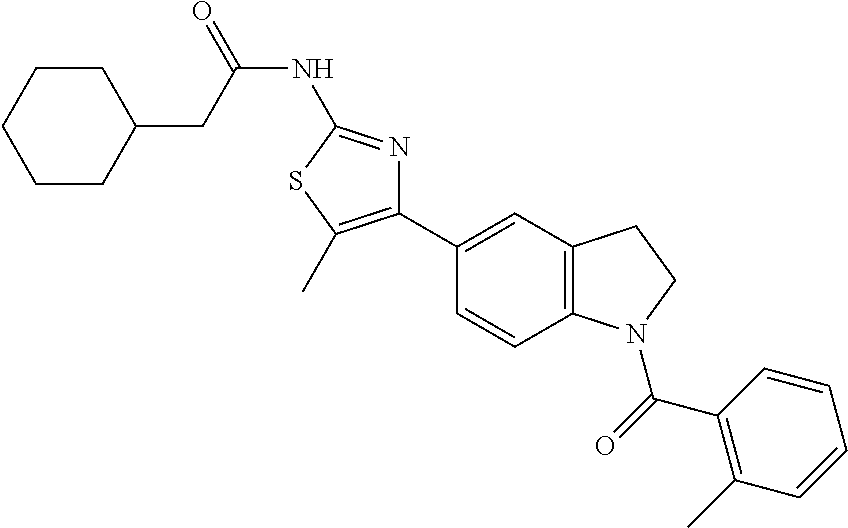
C1(C2=CC3=C(C=C2)N(C(=O)C2=C(C)C=CC=C2)CC3)=C(C)SC(NC(=O)CC2CCCCC2)=N1
